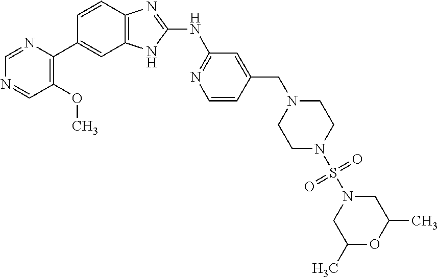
C1(OC)=C(C2=CC3=C(C=C2)N=C(NC2=NC=CC(CN4CCN(S(N5CC(C)OC(C)C5)(=O)=O)CC4)=C2)N3)N=CN=C1
